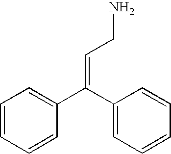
C1=CC=CC(C(C2=CC=CC=C2)=CCN)=C1
